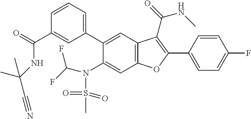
C1=CC(C2=C(C(=O)NC)C3=C(C=C(N(C(F)F)S(=O)(=O)C)C(C4=CC=CC(C(NC(C)(C#N)C)=O)=C4)=C3)O2)=CC=C1F
